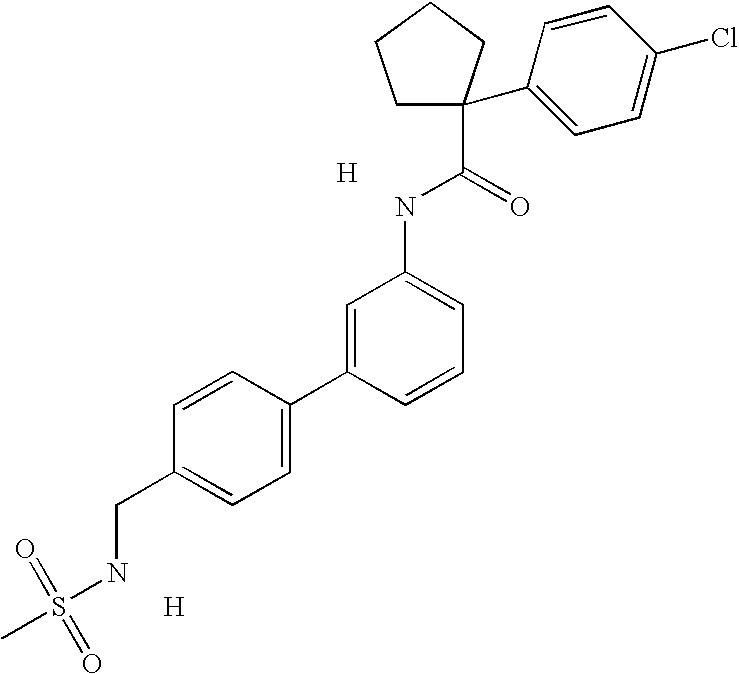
C1C(C2=CC=C(Cl)C=C2)(C(=O)NC2=CC=CC(C3=CC=C(CNS(=O)(=O)C)C=C3)=C2)CCC1.[H].[H]
